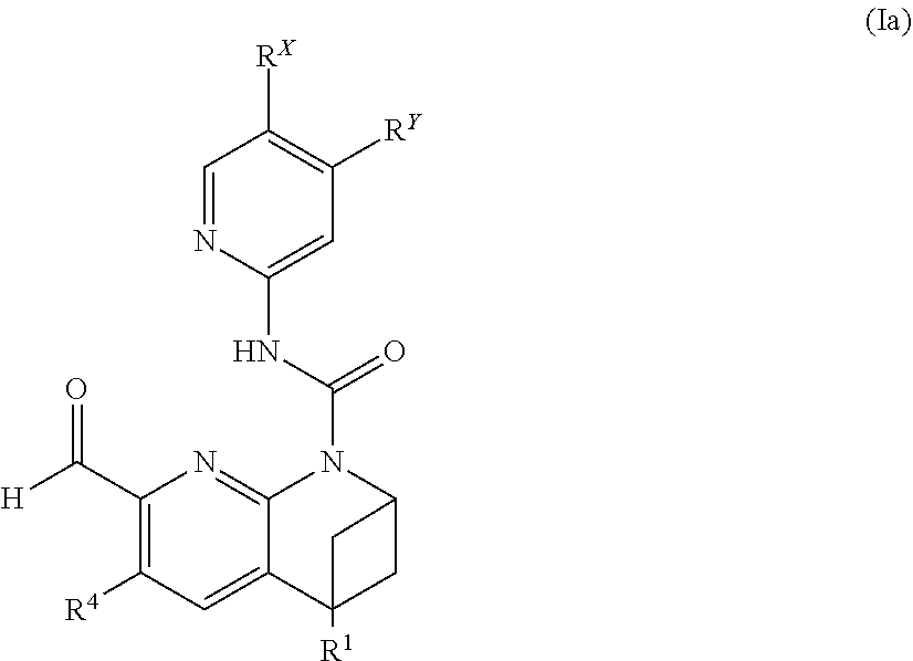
C1=NC(NC(=O)N2C3=NC(C([H])=O)=C([R4])C=C3C3([R1])CC2C3)=CC([RY])=C1[RX]
